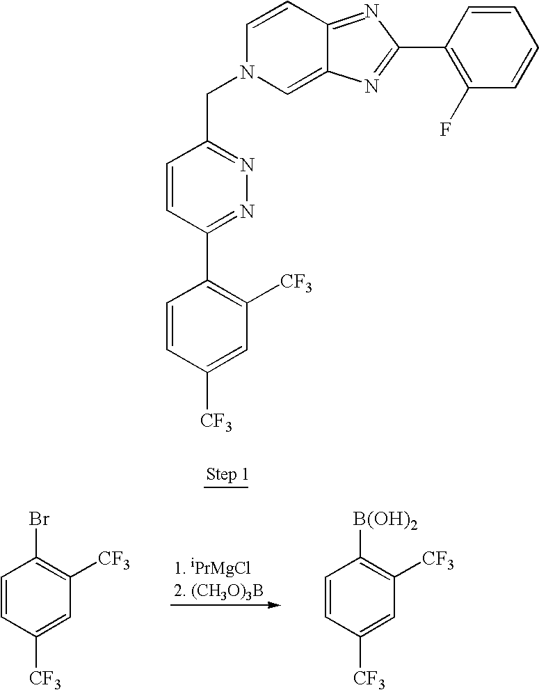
C1=CC([CF3])=CC([CF3])=C1Br.C1=CC([CF3])=CC([CF3])=C1[B(OH)2].C1=CC([CF3])=CC([CF3])=C1C1=NN=C(CN2C=C3C(=NC(C4=C(F)C=CC=C4)=N3)C=C2)C=C1
